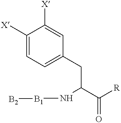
C1([X])=CC=C(CC(C(=O)[R])N[B1][B2])C=C1[X]
